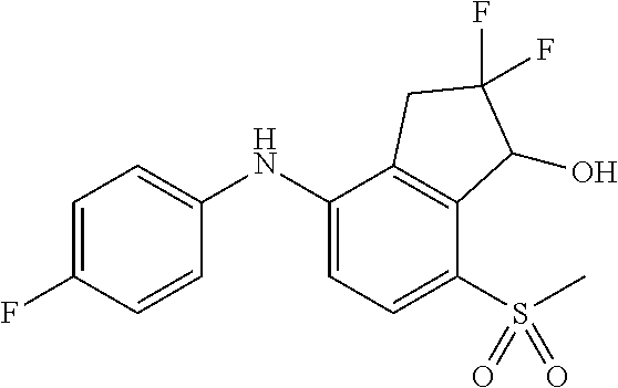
C1(NC2=CC=C(S(C)(=O)=O)C3=C2CC(F)(F)C3O)=CC=C(F)C=C1
